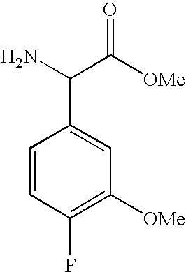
C1=CC(F)=C([OMe])C=C1C(N)C([OMe])=O
